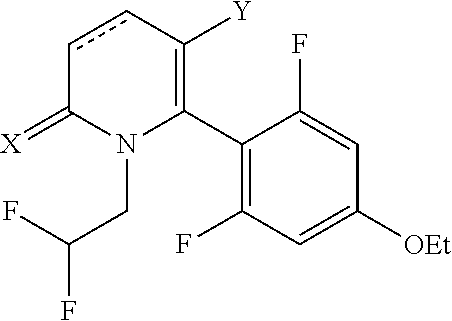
C1(C2=C([Y])ccC(=[X])N2CC(F)F)=C(F)C=C([OEt])C=C1F
